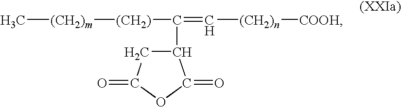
C[(CH2)m][(CH2)]C(=C[(CH2)n][COOH])C1CC(=O)OC1=O
